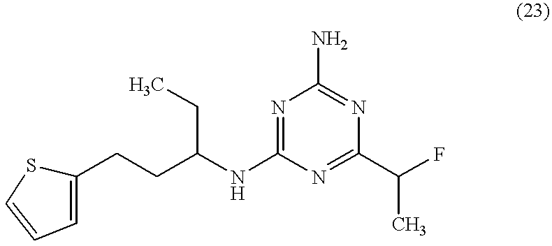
C1(CCC(NC2=NC(N)=NC(C(F)C)=N2)CC)=CC=CS1
